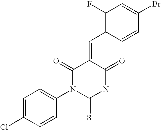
C1(F)=C(C=C2C(=O)N(C3=CC=C(Cl)C=C3)C(=S)NC2=O)C=CC(Br)=C1
